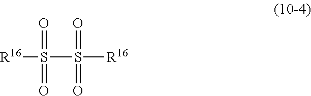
S(S(=O)(=O)[R16])([R16])(=O)=O
